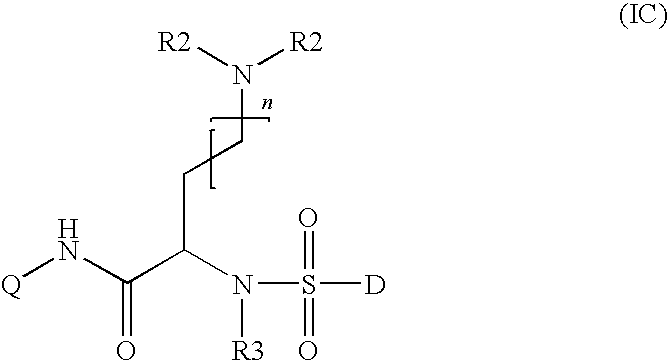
S(N(C(C(N[Q])=O)CCN([R2])[R2])[R3])(=O)(=O)[D]
